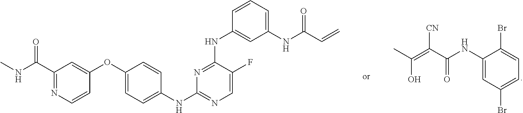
C1=C(NC(=O)C(=C(O)C)[CN])C(Br)=CC=C1Br.C1(C(NC)=O)=NC=CC(OC2=CC=C(NC3=NC=C(F)C(NC4=CC(NC(=O)C=C)=CC=C4)=N3)C=C2)=C1
